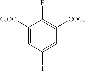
C1([ClOC])=CC(I)=CC([COCl])=C1F
